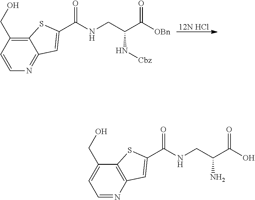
C12=C(N=CC=C1CO)C=C(C(NCC(C(O)=O)N)=O)S2.C12=C(CO)C=CN=C1C=C(C(NCC(C([OBn])=O)N[Cbz])=O)S2.[12N HCl]
